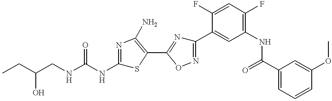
C(CNC(NC1=NC(N)=C(C2=NC(C3=CC(NC(C4=CC=CC(OC)=C4)=O)=C(F)C=C3F)=NO2)S1)=O)(CC)O
